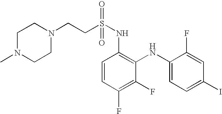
C1=CC(F)=C(F)C(NC2=CC=C(I)C=C2F)=C1NS(CCN1CCN(C)CC1)(=O)=O
